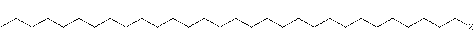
C(CCCCCCCCCCCCCCCCCCC[Z])CCCCCCCCC(C)C
